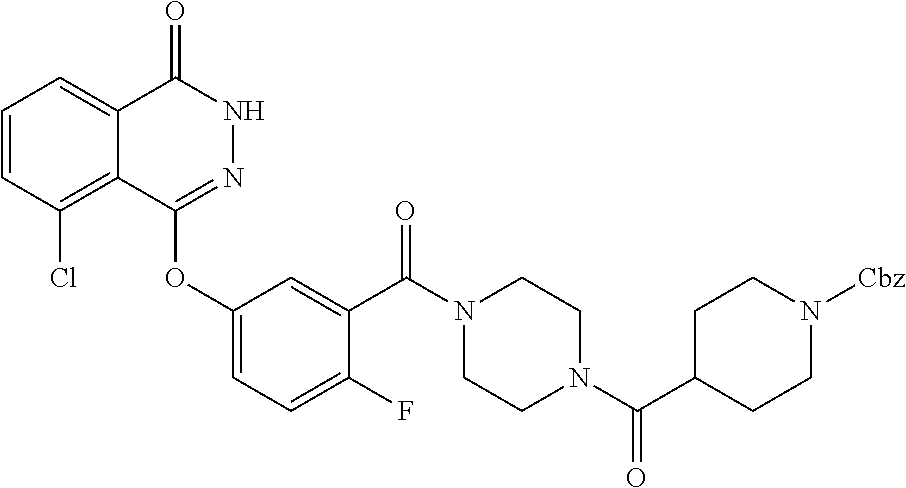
C1=CC(Cl)=C2C(=C1)C(=O)NN=C2OC1=CC=C(F)C(C(N2CCN(C(C3CCN([Cbz])CC3)=O)CC2)=O)=C1
